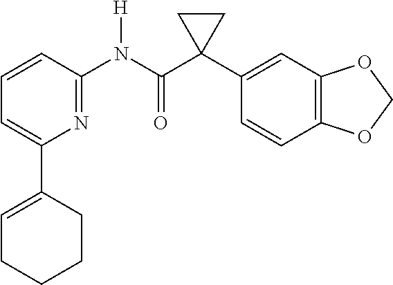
C1=CC(N(C(C2(C3=CC4=C(C=C3)OCO4)CC2)=O)[H])=NC(C2=CCCCC2)=C1
